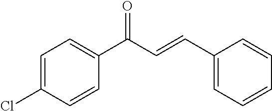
C1=C(Cl)C=CC(C(C=CC2=CC=CC=C2)=O)=C1
